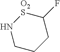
N1CCCC(F)[O2S]1
